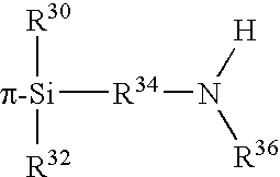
[R34](N([H])[R36])[p-Si]([R30])[R32]
